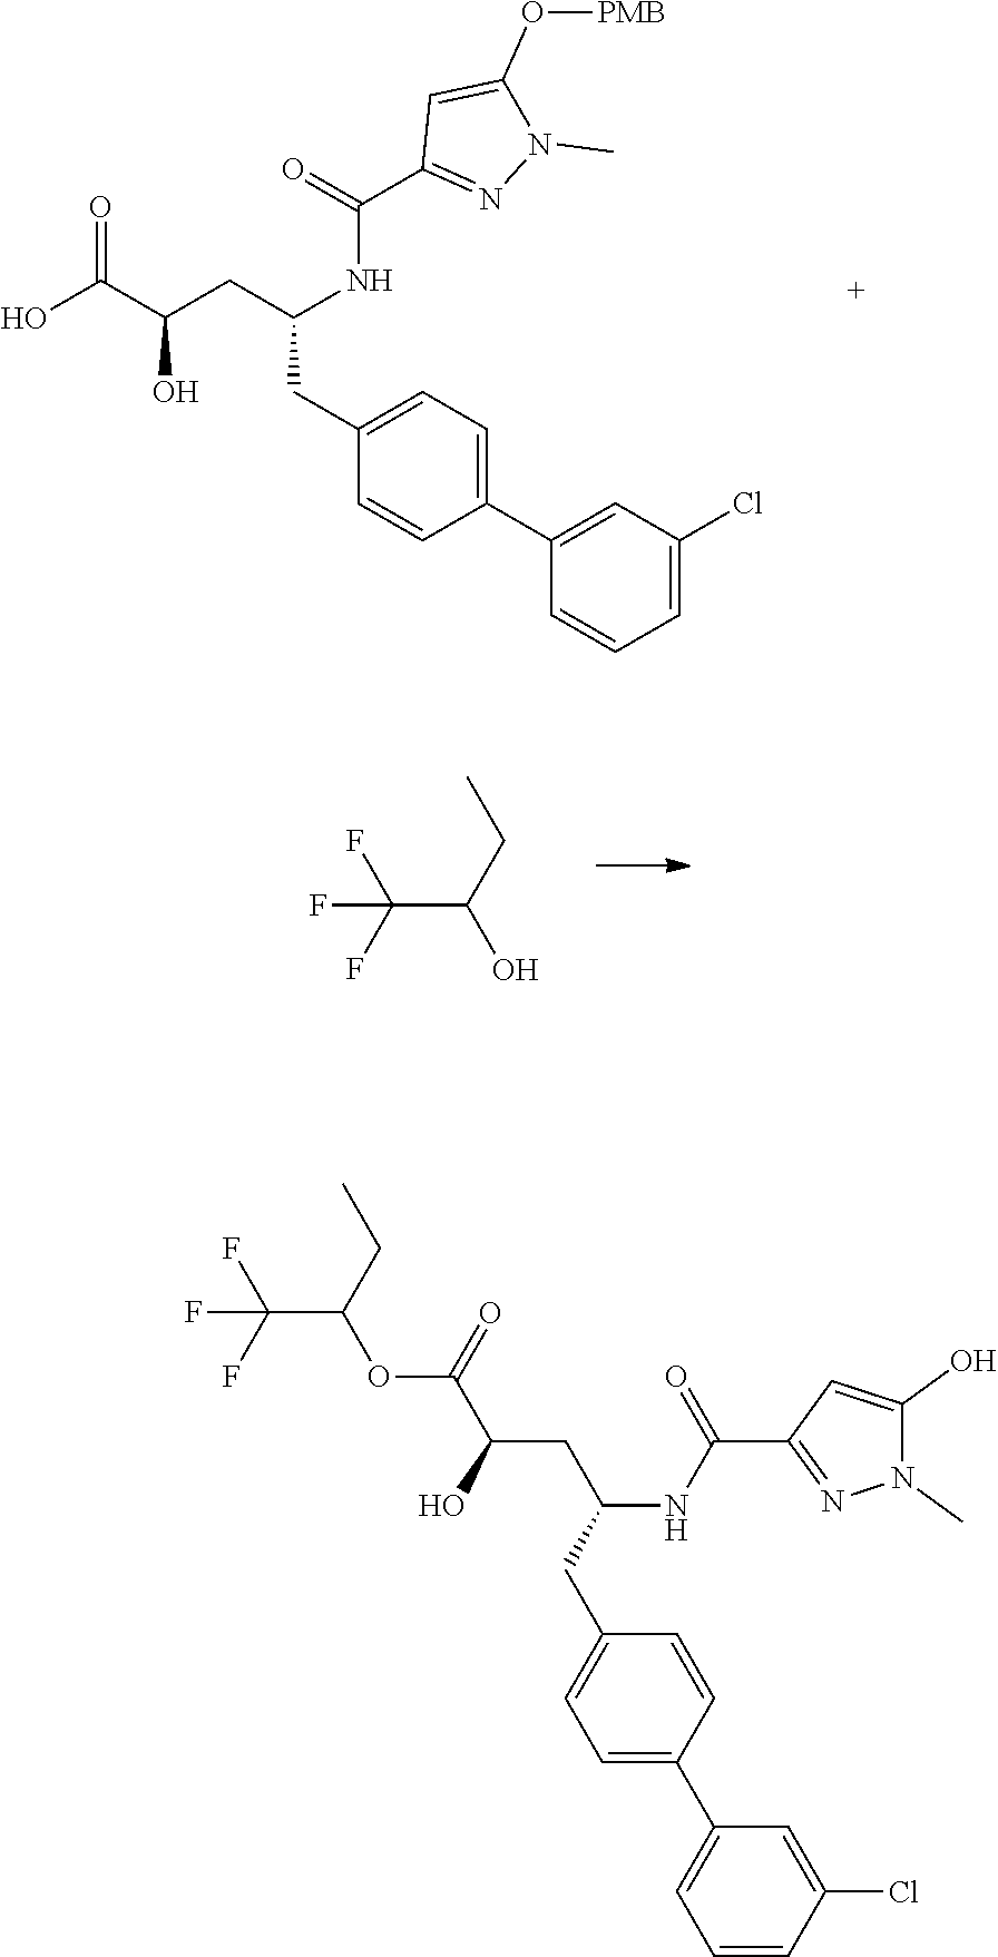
OC(C(O)CC(CC1=CC=C(C2=CC(Cl)=CC=C2)C=C1)NC(C1=NN(C)C(O[PMB])=C1)=O)=O.FC(F)(F)C(CC)O.FC(F)(F)C(CC)OC(C(O)CC(CC1=CC=C(C2=CC=CC(Cl)=C2)C=C1)NC(C1=NN(C)C(O)=C1)=O)=O
